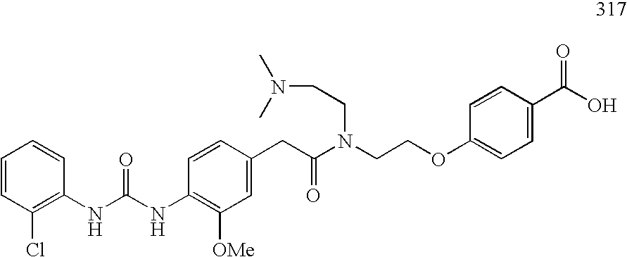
O(CCN(C(CC1=CC([OMe])=C(NC(=O)NC2=C(Cl)C=CC=C2)C=C1)=O)CCN(C)C)C1=CC=C(C(O)=O)C=C1
